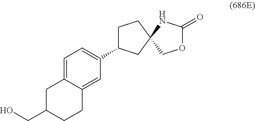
C1C(C2=CC=C3C(=C2)CCC(CO)C3)CC2(C1)COC(=O)N2
